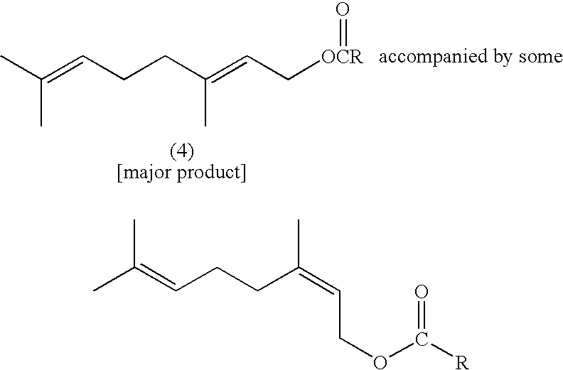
CC(=CCCC(=CC[OCR]=O)C)C.CC(=CCCC(=CCOC([R])=O)C)C
